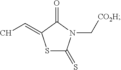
S1C(=S)N(C[CO2H])C(=O)C1=CC
